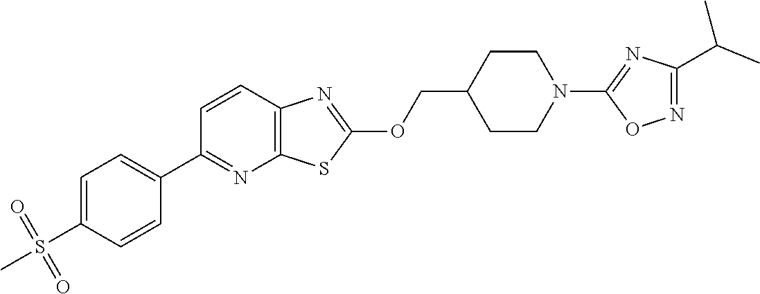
C1=CC2=C(N=C1C1=CC=C(S(=O)(=O)C)C=C1)SC(OCC1CCN(C3=NC(C(C)C)=NO3)CC1)=N2
